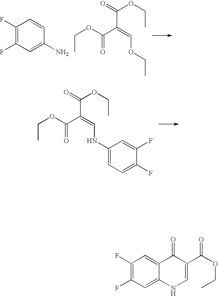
C1(F)=C(F)C=C(N)C=C1.C(C)OC(=O)C(=COCC)C(OCC)=O.C(C)OC(=O)C(=CNC1=CC=C(F)C(F)=C1)C(OCC)=O.C1(F)=C(F)C=C2C(=C1)C(=O)C(C(OCC)=O)=CN2
